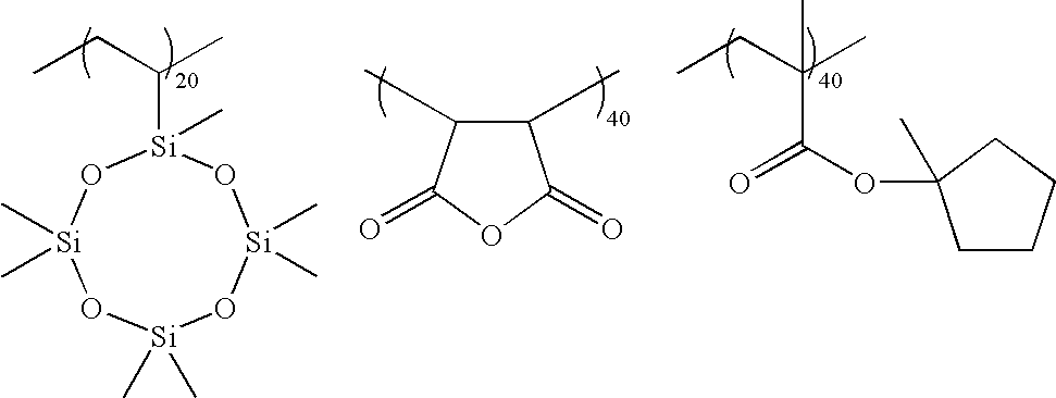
CCC(C)[Si]1(C)O[Si](C)(C)O[Si](C)(C)O[Si](C)(C)O1.C1(C)C(C)C(=O)OC1=O.CCC(C)(C(OC1(C)CCCC1)=O)C
